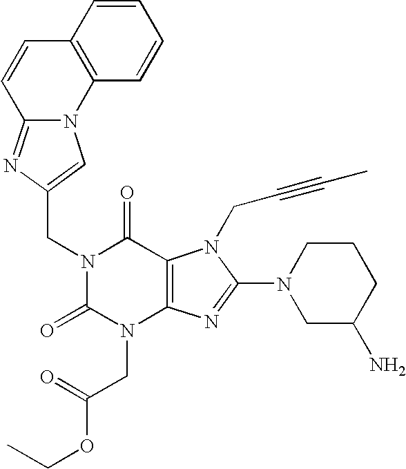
C(N1C(=O)N(CC(OCC)=O)C2=C(C1=O)N(CC#CC)C(N1CC(N)CCC1)=N2)C1=CN2C(=N1)C=CC1=C2C=CC=C1
